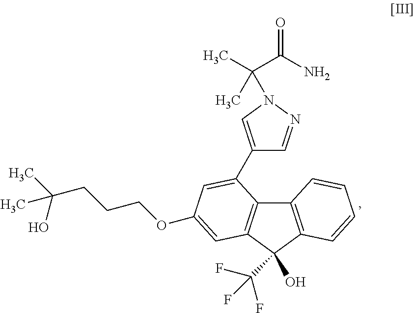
C12=C(C(C(F)(F)F)(O)C3=C1C(C1=CN(C(C(N)=O)(C)C)N=C1)=CC(OCCCC(C)(O)C)=C3)C=CC=C2
